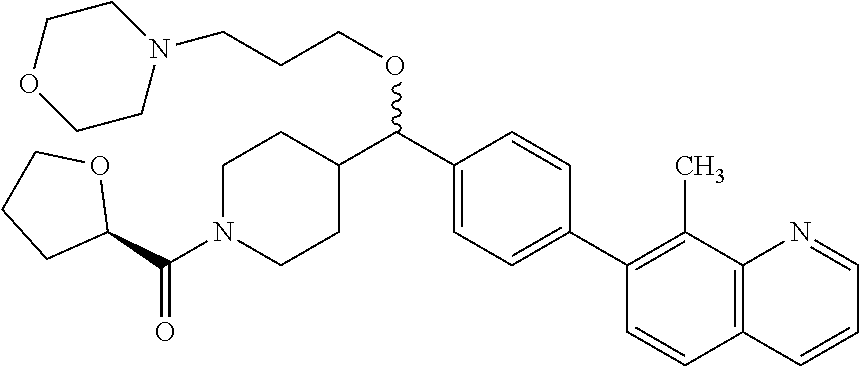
C1=C(C2=C(C)C3=C(C=C2)C=CC=N3)C=CC(C(C2CCN(C(=O)C3CCCO3)CC2)OCCCN2CCOCC2)=C1
